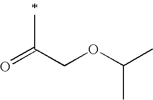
O=C(COC(C)C)C
